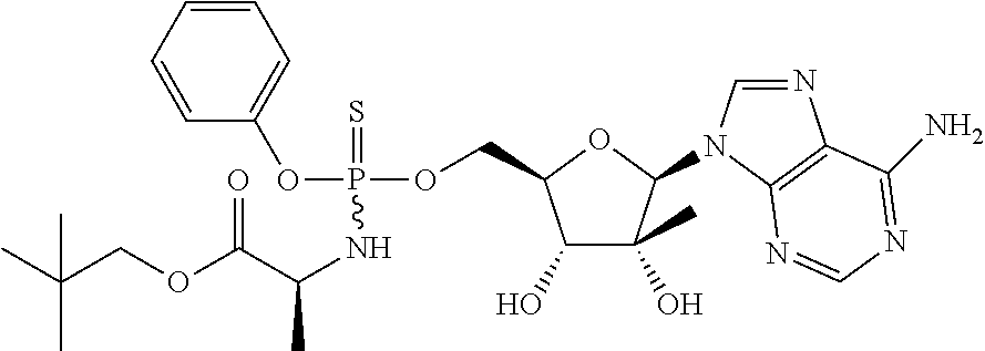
O(P(OCC1C(O)C(O)(C)C(N2C=NC3=C2N=CN=C3N)O1)(=S)NC(C)C(OCC(C)(C)C)=O)C1=CC=CC=C1
